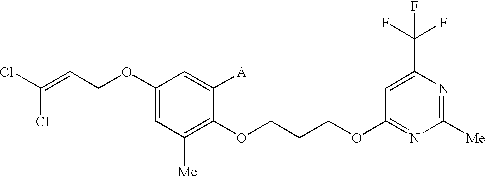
C1(OCC=C(Cl)Cl)=CC([Me])=C(OCCCOC2=NC([Me])=NC(C(F)(F)F)=C2)C([A])=C1
